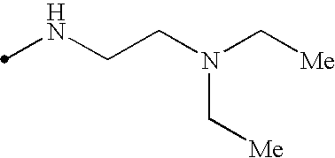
N(CCN(C[Me])C[Me])C
